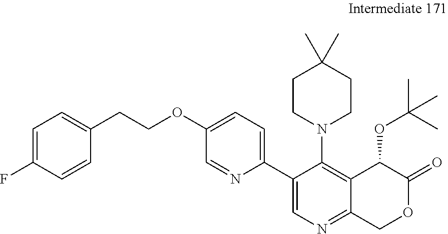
C1=C(OCCC2=CC=C(F)C=C2)C=NC(C2=CN=C3C(=C2N2CCC(C)(C)CC2)C(OC(C)(C)C)C(=O)OC3)=C1
